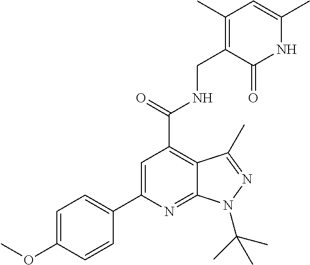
C1=C(OC)C=CC(C2=CC(C(=O)NCC3=C(C)C=C(C)NC3=O)=C3C(=N2)N(C(C)(C)C)N=C3C)=C1
